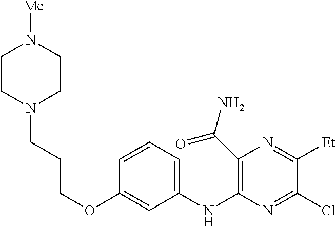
C1=CC=C(NC2=C(C(N)=O)N=C([Et])C(Cl)=N2)C=C1OCCCN1CCN([Me])CC1
